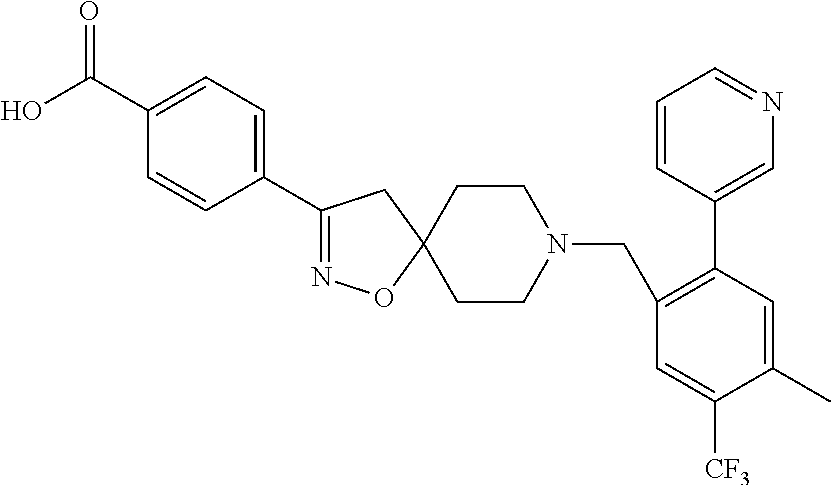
O=C(C1=CC=C(C2=NOC3(C2)CCN(CC2=C(C4=CN=CC=C4)C=C(C)C([CF3])=C2)CC3)C=C1)O
